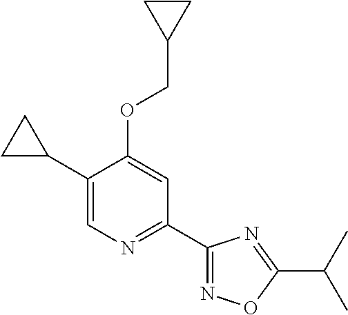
C1(C2CC2)=CN=C(C2=NOC(C(C)C)=N2)C=C1OCC1CC1
